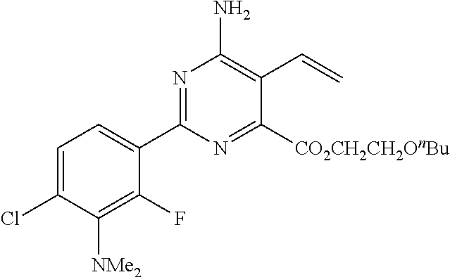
C1(C2=NC(N)=C(C=C)C([CO2CH2CH2OnBu])=N2)=CC=C(Cl)C([NMe2])=C1F
